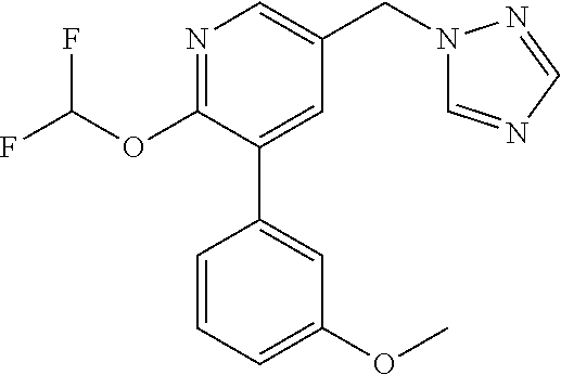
C1(OC(F)F)=NC=C(CN2C=NC=N2)C=C1C1=CC(OC)=CC=C1
